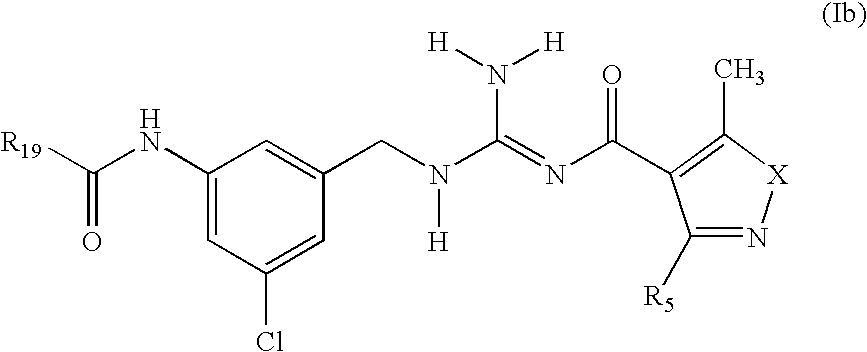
C(NC1=CC(Cl)=CC(CN(C(=NC(=O)C2=C(C)[X]N=C2[R5])N([H])[H])[H])=C1)([R19])=O
